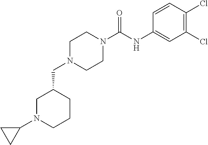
C1N(CC2CN(C3CC3)CCC2)CCN(C(NC2=CC(Cl)=C(Cl)C=C2)=O)C1
